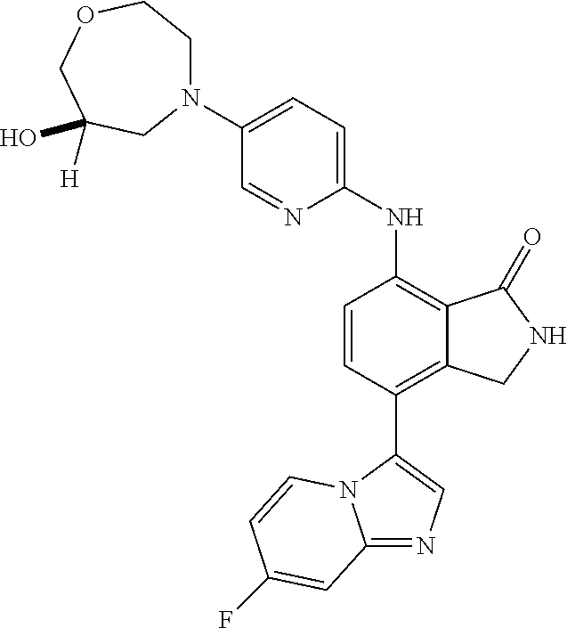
C12=NC=C(C3=C4C(=C(NC5=CC=C(N6CCOCC([H])(O)C6)C=N5)C=C3)C(=O)NC4)N1C=CC(F)=C2
